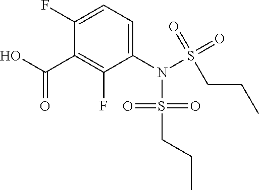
C1(N(S(=O)(=O)CCC)S(CCC)(=O)=O)=CC=C(F)C(C(O)=O)=C1F
